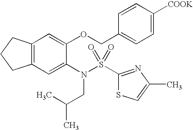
C12=C(C=C(N(S(C3=NC(C)=CS3)(=O)=O)CC(C)C)C(OCC3=CC=C([COOK])C=C3)=C1)CCC2
